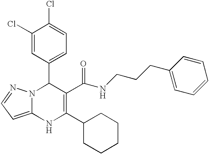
C1(Cl)=CC(C2N3C(=CC=N3)NC(C3CCCCC3)=C2C(NCCCC2=CC=CC=C2)=O)=CC=C1Cl
